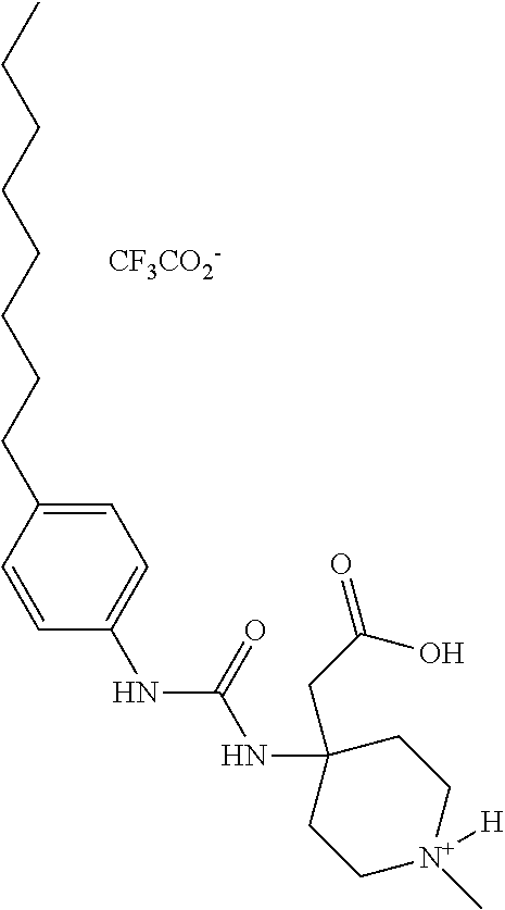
CCCCCCCCC1=CC=C(NC(NC2(CC(=O)O)CC[N+](C)([H])CC2)=O)C=C1.[CF3CO2-]
